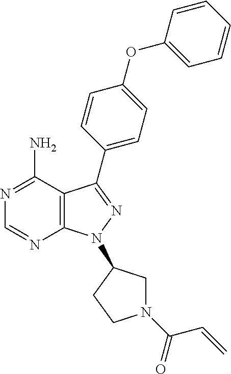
N1=C(N)C2=C(N=C1)N(C1CN(C(=O)C=C)CC1)N=C2C1=CC=C(OC2=CC=CC=C2)C=C1
